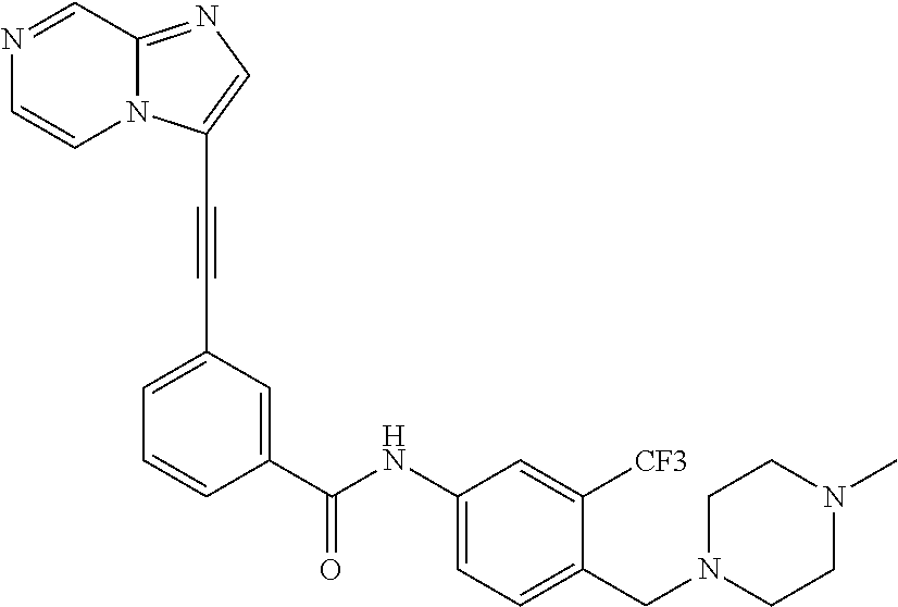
N1=CC2=NC=C(C#CC3=CC=CC(C(=O)NC4=CC=C(CN5CCN(C)CC5)C([CF3])=C4)=C3)N2C=C1
